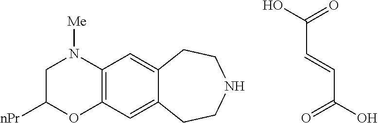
C1C([nPr])OC2=C(N1[Me])C=C1C(=C2)CCNCC1.OC(=O)C=CC(O)=O
